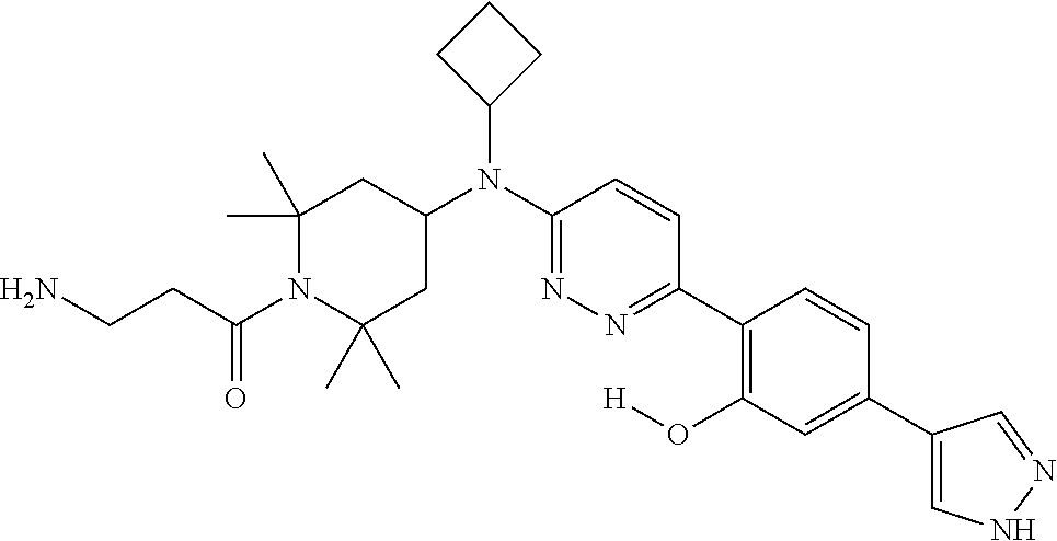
C1(C)(C)CC(N(C2=NN=C(C3=C(O[H])C=C(C4=CNN=C4)C=C3)C=C2)C2CCC2)CC(C)(C)N1C(CCN)=O
